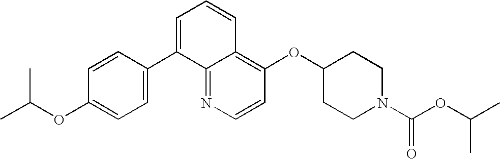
C1=CN=C2C(=C1OC1CCN(C(OC(C)C)=O)CC1)C=CC=C2C1=CC=C(OC(C)C)C=C1
